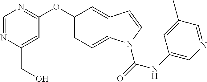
C1=NC(CO)=CC(OC2=CC=C3C(=C2)C=CN3C(NC2=CN=CC(C)=C2)=O)=N1
